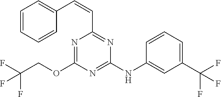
C1(C=CC2=CC=CC=C2)=NC(NC2=CC(C(F)(F)F)=CC=C2)=NC(OCC(F)(F)F)=N1
